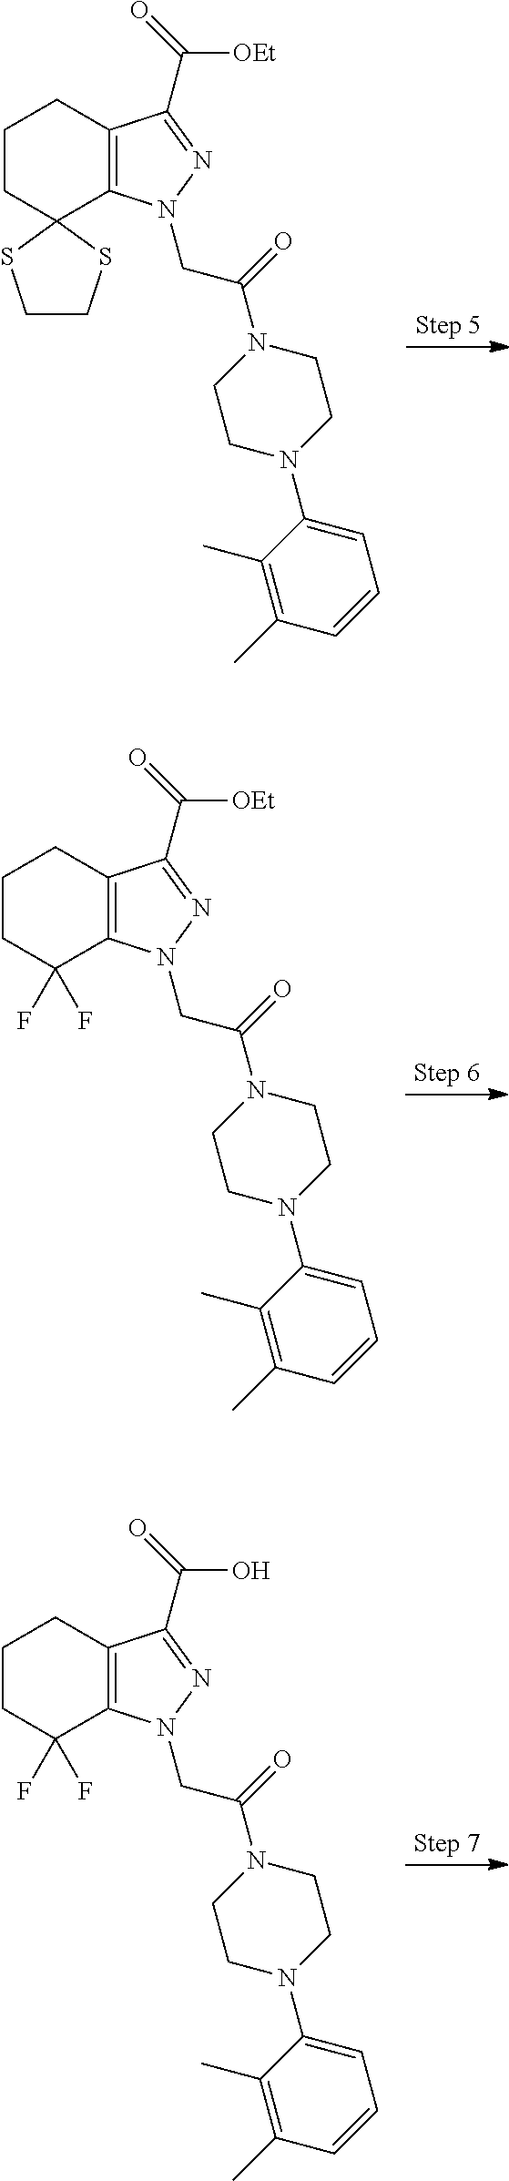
C1CC2(C3=C(C1)C(C(=O)[OEt])=NN3CC(=O)N1CCN(C3=CC=CC(C)=C3C)CC1)SCCS2.C1CC(F)(F)C2=C(C1)C(C(=O)[OEt])=NN2CC(=O)N1CCN(C2=CC=CC(C)=C2C)CC1.C1CC(F)(F)C2=C(C1)C(C(=O)O)=NN2CC(=O)N1CCN(C2=CC=CC(C)=C2C)CC1
